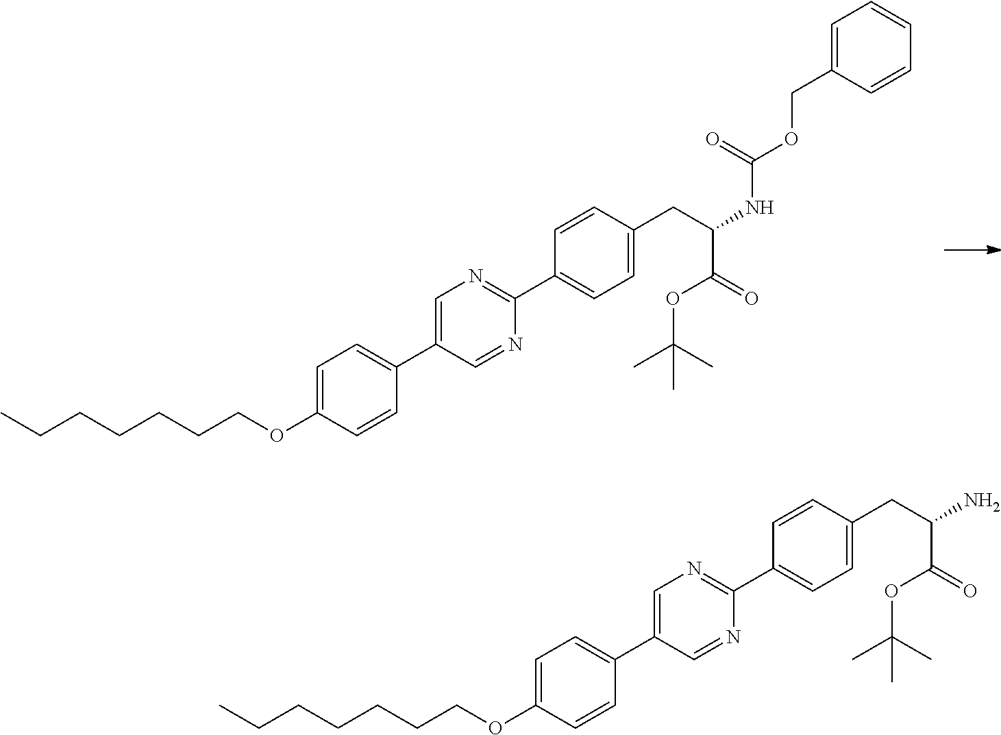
C1=C(OCCCCCCC)C=CC(C2=CN=C(C3=CC=C(CC(NC(OCC4=CC=CC=C4)=O)C(=O)OC(C)(C)C)C=C3)N=C2)=C1.C1=C(OCCCCCCC)C=CC(C2=CN=C(C3=CC=C(CC(N)C(=O)OC(C)(C)C)C=C3)N=C2)=C1
